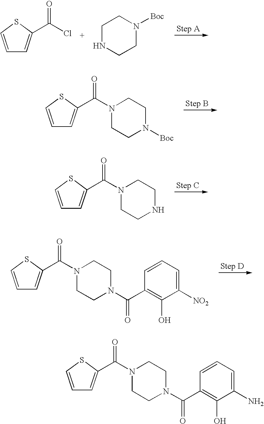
C1=CSC(C(Cl)=O)=C1.C1NCCN([Boc])C1.C1=CSC(C(N2CCN([Boc])CC2)=O)=C1.C1=CSC(C(N2CCNCC2)=O)=C1.C1=CSC(C(N2CCN(C(C3=C(O)C([NO2])=CC=C3)=O)CC2)=O)=C1.C1=CSC(C(N2CCN(C(C3=C(O)C(N)=CC=C3)=O)CC2)=O)=C1
